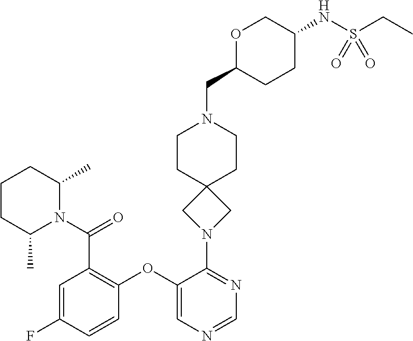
C1=C(F)C=CC(OC2=CN=CN=C2N2CC3(C2)CCN(CC2CCC(NS(CC)(=O)=O)CO2)CC3)=C1C(N1C(C)CCCC1C)=O
